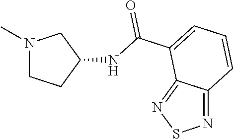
N1(C)CCC(NC(C2=CC=CC3=NSN=C32)=O)C1
